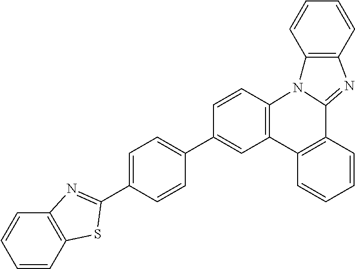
C1=C(C2=NC3=C(C=CC=C3)S2)C=CC(C2=CC3=C(C=C2)N2C(=NC4=C2C=CC=C4)C2=C3C=CC=C2)=C1
